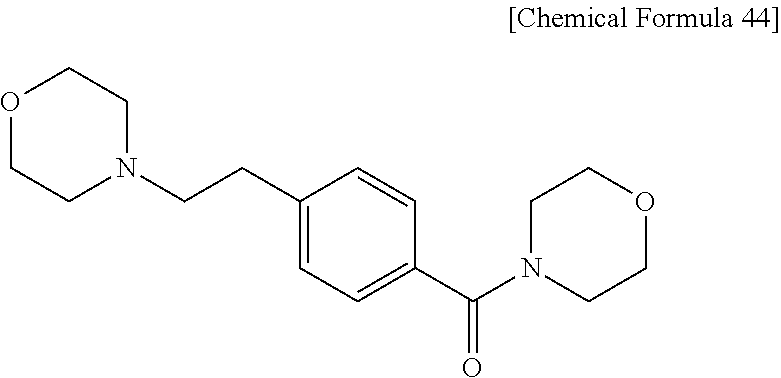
O1CCN(CCC2=CC=C(C(=O)N3CCOCC3)C=C2)CC1
